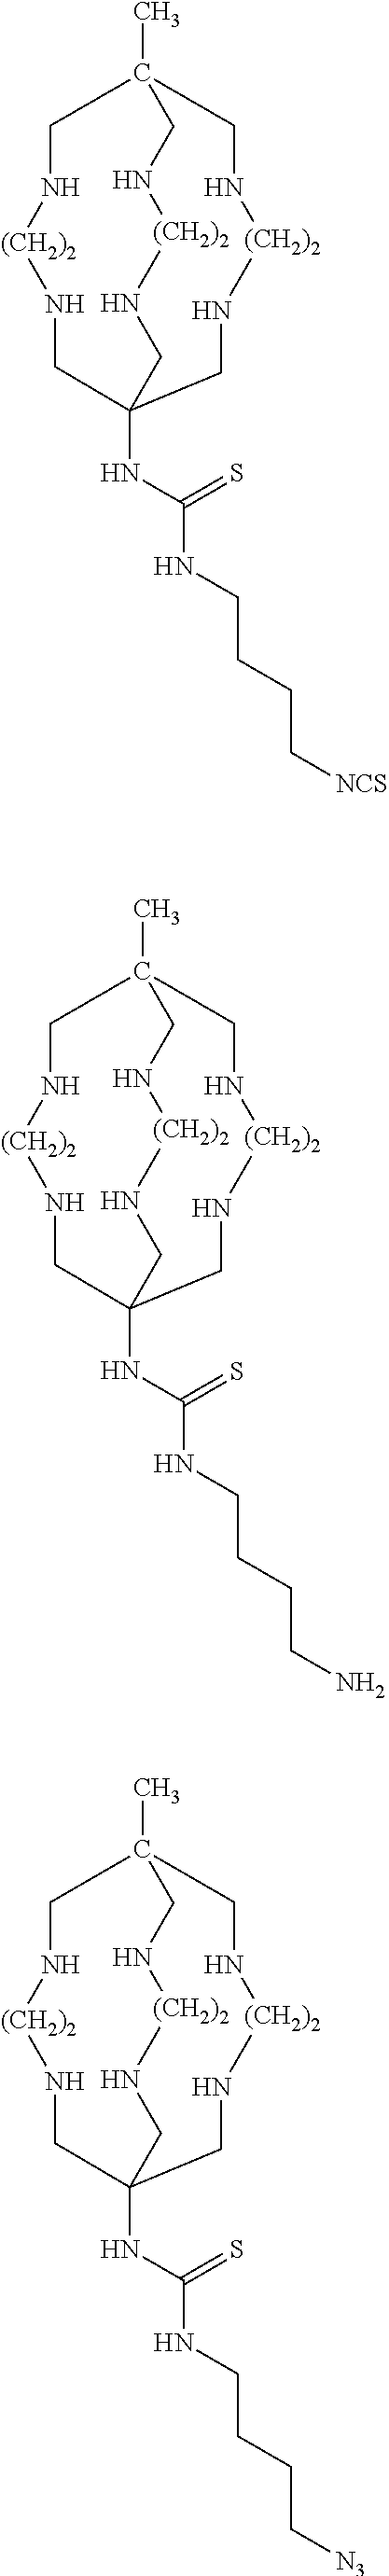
CC12CN[(CH2)2]NCC(NC(NCCCC[NCS])=S)(CN[(CH2)2]NC1)CN[(CH2)2]NC2.CC12CN[(CH2)2]NCC(NC(NCCCCN)=S)(CN[(CH2)2]NC1)CN[(CH2)2]NC2.CC12CN[(CH2)2]NCC(NC(NCCCC[N3])=S)(CN[(CH2)2]NC1)CN[(CH2)2]NC2
